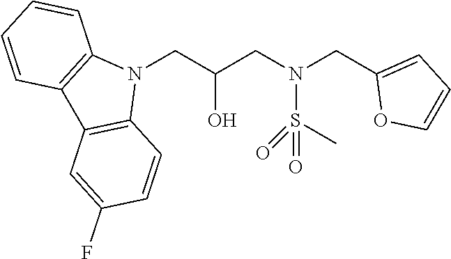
N1(CC(CN(CC2=CC=CO2)S(=O)(C)=O)O)C2=C(C3=C1C=CC(F)=C3)C=CC=C2
